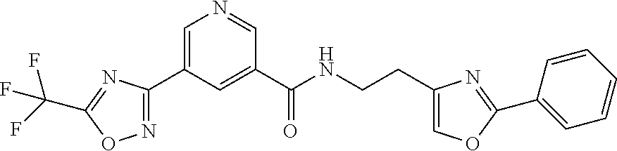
N1=C(C2=CN=CC(C(=O)NCCC3=COC(C4=CC=CC=C4)=N3)=C2)N=C(C(F)(F)F)O1
